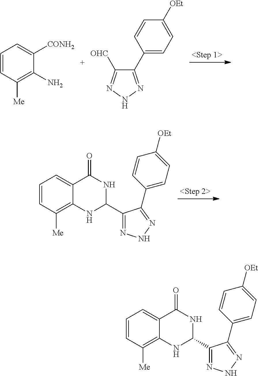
C1=CC([Me])=C(N)C([CONH2])=C1.C1(C2=CC=C([OEt])C=C2)=NNN=C1[OHC].C1=CC([Me])=C2C(=C1)C(=O)NC(C1=NNN=C1C1=CC=C([OEt])C=C1)N2.C1=CC([Me])=C2C(=C1)C(=O)NC(C1=NNN=C1C1=CC=C([OEt])C=C1)N2
